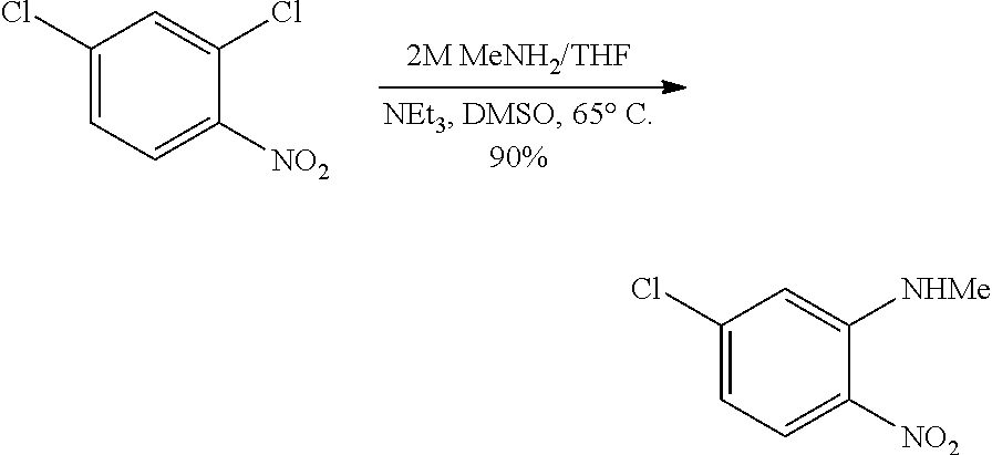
C1(Cl)=CC=C([NO2])C(Cl)=C1.C1(Cl)=CC=C([NO2])C([NHMe])=C1
